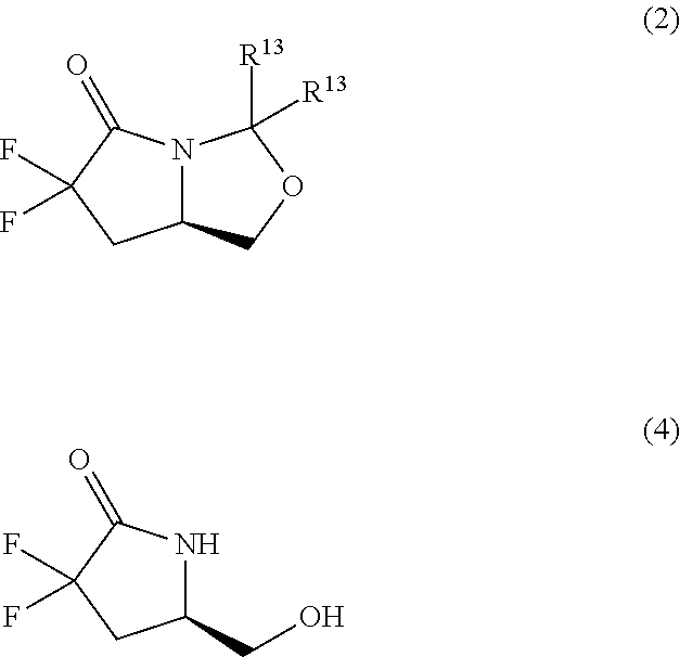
C12N(C(=O)C(F)(F)C1)C([R13])([R13])OC2.C1(CO)NC(=O)C(F)(F)C1
